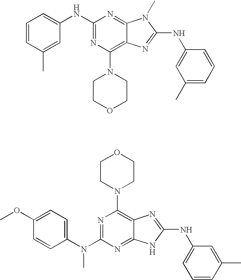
C1=CC(C)=CC(NC2=NC(N3CCOCC3)=C3C(=N2)N(C)C(NC2=CC(C)=CC=C2)=N3)=C1.N1=C(N(C)C2=CC=C(OC)C=C2)N=C2C(=C1N1CCOCC1)N=C(NC1=CC=CC(C)=C1)N2
